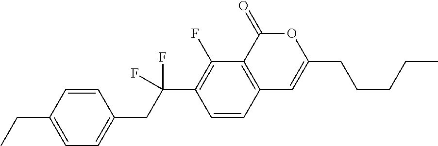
C1=CC2=C(C(F)=C1C(CC1=CC=C(CC)C=C1)(F)F)C(=O)OC(CCCCC)=C2
